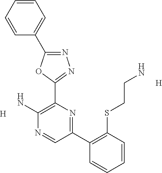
[H].NC1=C(C2=NN=C(C3=CC=CC=C3)O2)N=C(C2=C(SCCN)C=CC=C2)C=N1.[H]
